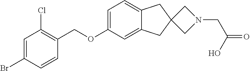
C1=C(Br)C=CC(COC2=CC=C3C(=C2)CC2(C3)CN(CC(=O)O)C2)=C1Cl
